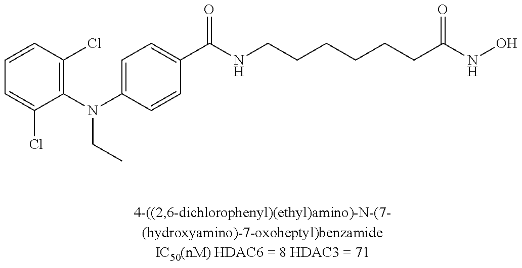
C1=CC(Cl)=C(N(C2=CC=C(C(NCCCCCCC(NO)=O)=O)C=C2)CC)C(Cl)=C1
